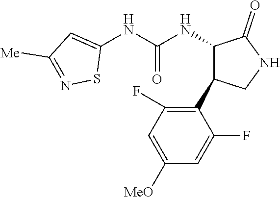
C1(NC(NC2C(=O)NCC2C2=C(F)C=C([MeO])C=C2F)=O)=CC([Me])=NS1
